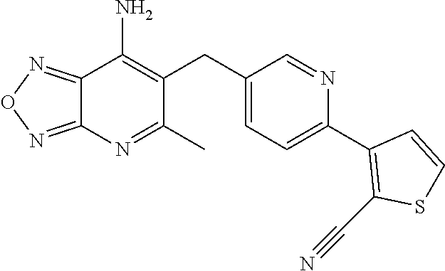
C12=NON=C1N=C(C)C(CC1=CC=C(C3=C(C#N)SC=C3)N=C1)=C2N
